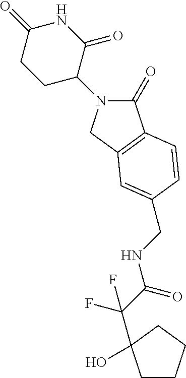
C1(=O)N(C2C(=O)NC(=O)CC2)CC2=C1C=CC(CNC(=O)C(F)(F)C1(O)CCCC1)=C2
